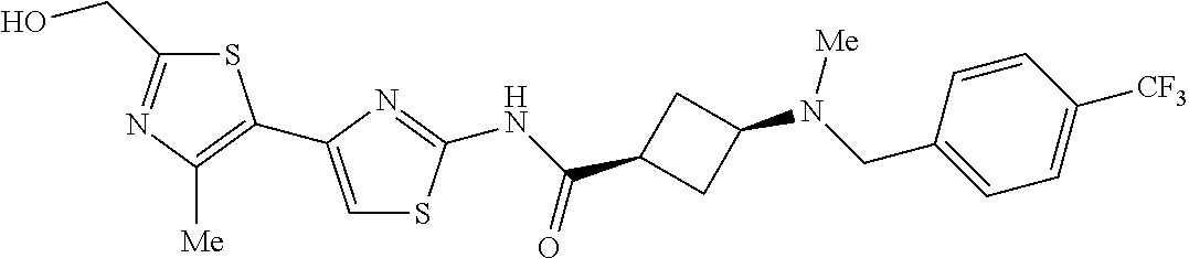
S1C(CO)=NC([Me])=C1C1=CSC(NC(=O)C2CC(N(CC3=CC=C([CF3])C=C3)[Me])C2)=N1
